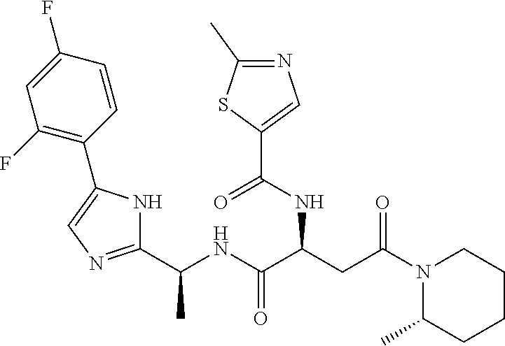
C(C)(NC(=O)C(NC(=O)C1=CN=C(C)S1)CC(N1C(C)CCCC1)=O)C1=NC=C(C2=C(F)C=C(F)C=C2)N1
